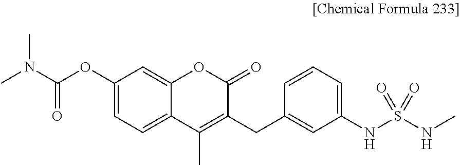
O=C(OC1=CC=C2C(=C1)OC(=O)C(CC1=CC(NS(NC)(=O)=O)=CC=C1)=C2C)N(C)C
